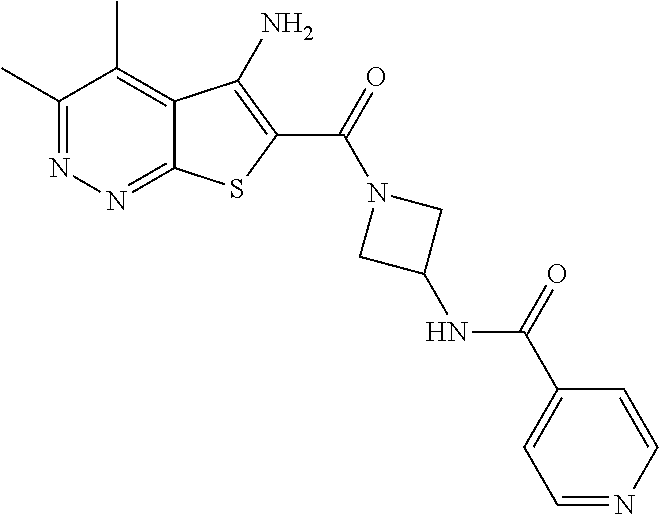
C1(C)=NN=C2C(=C1C)C(N)=C(C(=O)N1CC(NC(=O)C3=CC=NC=C3)C1)S2
